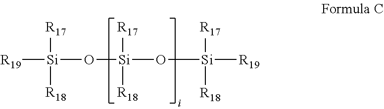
[R19][Si]([R17])([R18])O[Si]([R17])([R18])O[Si]([R19])([R17])[R18]
